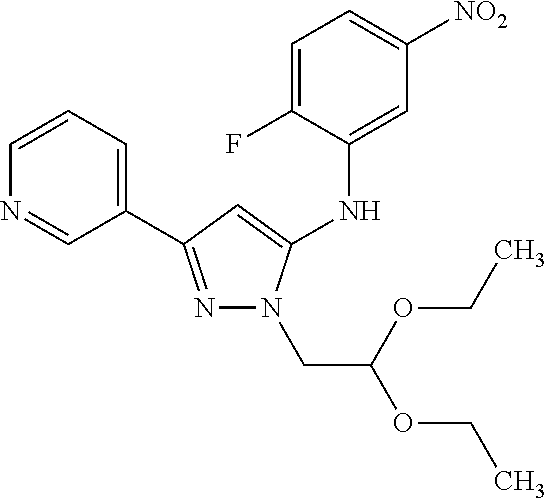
N1=C(C2=CC=CN=C2)C=C(NC2=CC([NO2])=CC=C2F)N1CC(OCC)OCC
